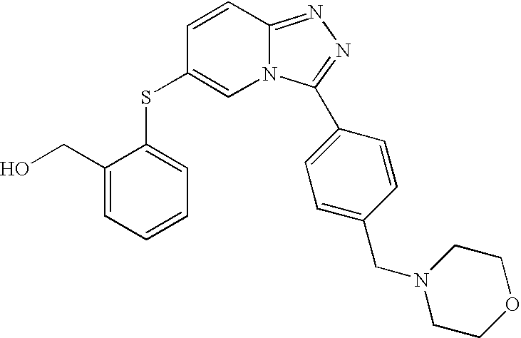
C1=CC(SC2=CC=CC=C2CO)=CN2C1=NN=C2C1=CC=C(CN2CCOCC2)C=C1
